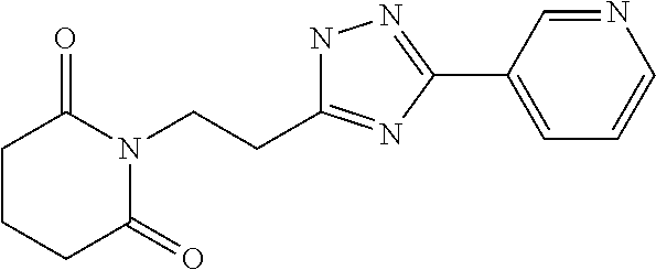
C1(CCN2C(=O)CCCC2=O)=NC(C2=CC=CN=C2)=NN1
